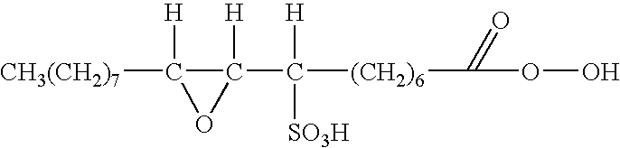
[CH3(CH2)7]C1([H])C([H])(C([H])([SO3H])[(CH2)6]C(=O)OO)O1
